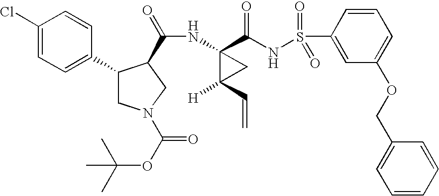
C(NC1(C(NS(=O)(=O)C2=CC(OCC3=CC=CC=C3)=CC=C2)=O)C([H])(C=C)C1)(=O)C1C(C2=CC=C(Cl)C=C2)CN(C(OC(C)(C)C)=O)C1
